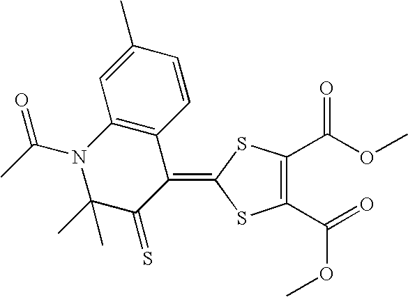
CC(N1C(C)(C)C(=S)C(=C2SC(C(OC)=O)=C(C(=O)OC)S2)C2=C1C=C(C)C=C2)=O
